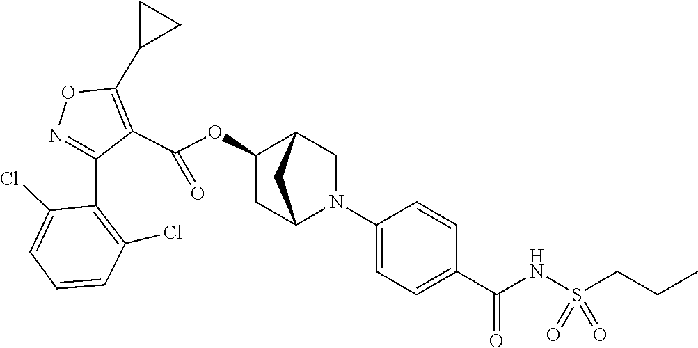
N1=C(C2=C(Cl)C=CC=C2Cl)C(C(OC2CC3N(C4=CC=C(C(NS(CCC)(=O)=O)=O)C=C4)CC2C3)=O)=C(C2CC2)O1
